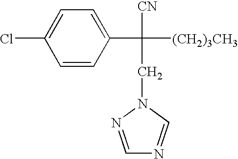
C1=C(C([(CH2)3CH3])([CN])CN2C=NC=N2)C=CC(Cl)=C1
